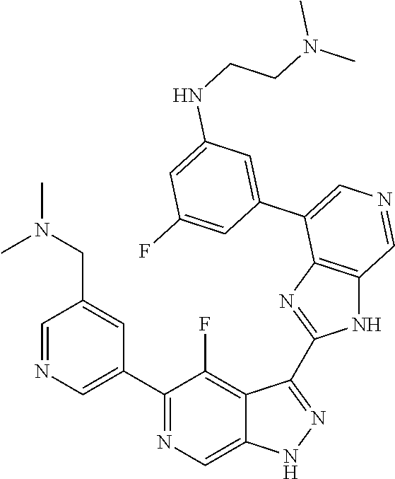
C1(C2=CN=CC(CN(C)C)=C2)=NC=C2C(=C1F)C(C1=NC3=C(N1)C=NC=C3C1=CC(NCCN(C)C)=CC(F)=C1)=NN2
